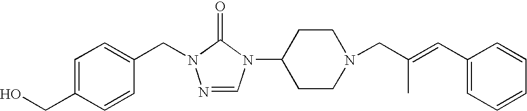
C(N1N=CN(C2CCN(CC(=CC3=CC=CC=C3)C)CC2)C1=O)C1=CC=C(CO)C=C1
